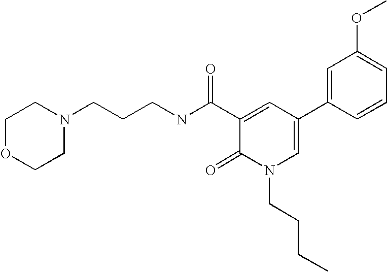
C(CNC(C1=CC(C2=CC(OC)=CC=C2)=CN(CCCC)C1=O)=O)CN1CCOCC1
